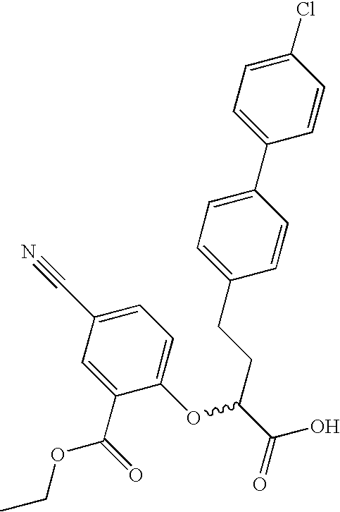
C1(Cl)=CC=C(C2=CC=C(CCC(C(O)=O)OC3=CC=C(C#N)C=C3C(OCC)=O)C=C2)C=C1
